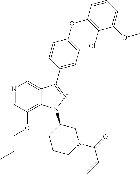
N1=CC(OCCC)=C2C(=C1)C(C1=CC=C(OC3=C(Cl)C(OC)=CC=C3)C=C1)=NN2C1CCCN(C(=O)C=C)C1
